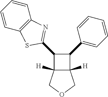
C12([H])C([H])(COC1)C(C1=NC3=C(C=CC=C3)S1)C2C1=CC=CC=C1
